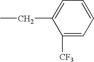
C1([CF3])=CC=CC=C1CC
